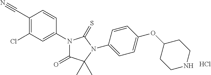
Cl.C1(C#N)=C(Cl)C=C(N2C(=O)C(C)(C)N(C3=CC=C(OC4CCNCC4)C=C3)C2=S)C=C1
